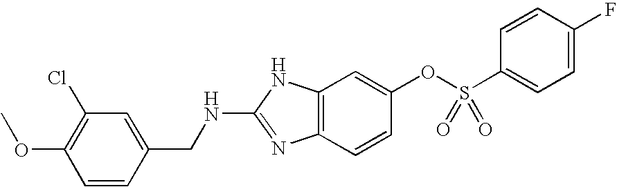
C1(NCC2=CC(Cl)=C(OC)C=C2)=NC2=C(N1)C=C(OS(C1=CC=C(F)C=C1)(=O)=O)C=C2
